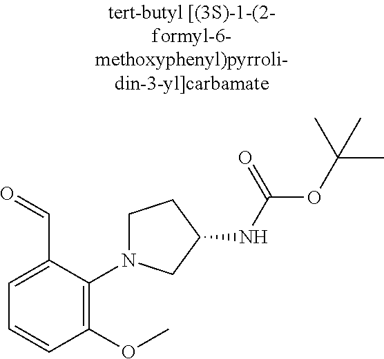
C1=C(C=O)C(N2CCC(NC(OC(C)(C)C)=O)C2)=C(OC)C=C1
